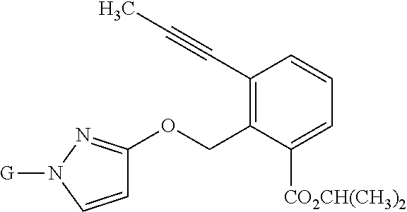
C1(C#CC)=C(COC2=NN([G])C=C2)C([CO2CH(CH3)2])=CC=C1
